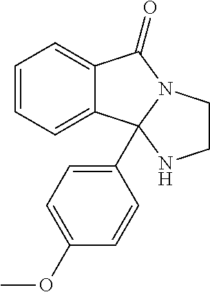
C12=CC=CC=C1C1(C3=CC=C(OC)C=C3)N(C2=O)CCN1
